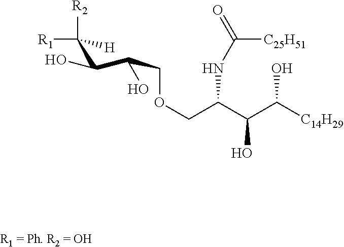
C(C(C(COCC(C(C([C14H29])O)O)NC(=O)[C25H51])O)O)([H])([R2])[R1]
